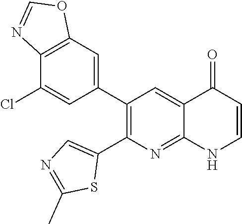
C12=C(C=C(C3=C(C4=CN=C(C)S4)N=C4C(=C3)C(=O)C=CN4)C=C1Cl)OC=N2
